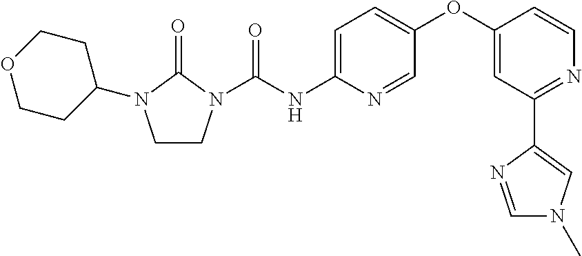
C1CN(C(NC2=CC=C(OC3=CC(C4=CN(C)C=N4)=NC=C3)C=N2)=O)C(=O)N1C1CCOCC1
